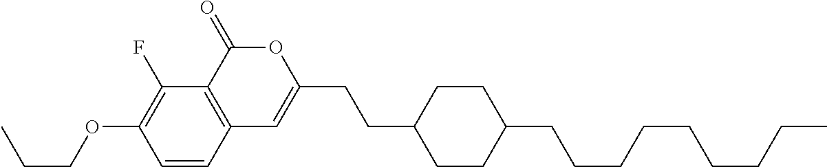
C1=CC2=C(C(F)=C1OCCC)C(=O)OC(CCC1CCC(CCCCCCCCC)CC1)=C2
